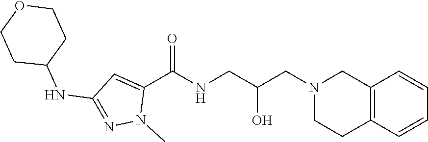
C1(C(NCC(CN2CCC3=C(C2)C=CC=C3)O)=O)=CC(NC2CCOCC2)=NN1C
